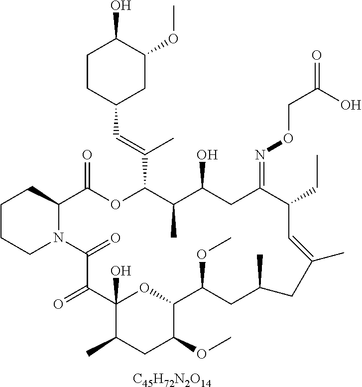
[C45H72N2O14].C1CCN2C(C1)C(=O)OC(C(=CC1CC(OC)C(O)CC1)C)C(C)C(O)CC(=NOCC(=O)O)C(CC)C=C(C)CC(C)CC(OC)C1OC(O)(C(=O)C2=O)C(C)CC1OC
